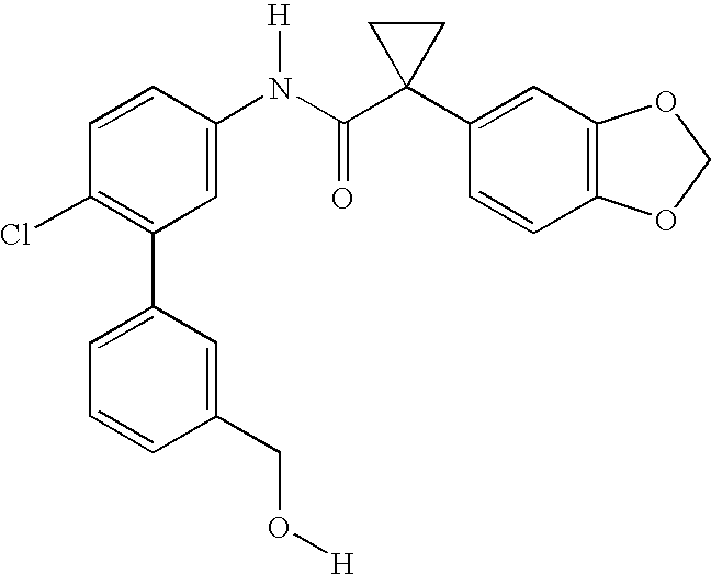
C1(N(C(C2(C3=CC4=C(C=C3)OCO4)CC2)=O)[H])=CC(C2=CC=CC(CO[H])=C2)=C(Cl)C=C1
